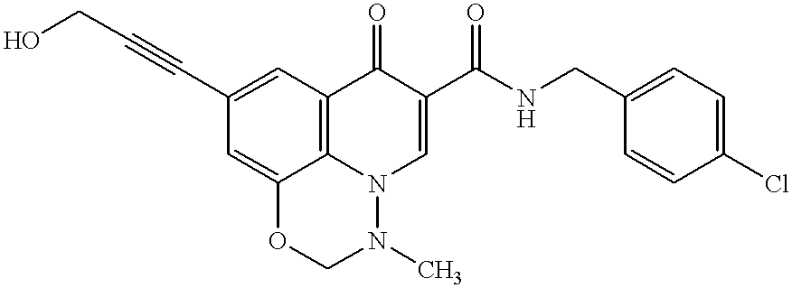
C12=C3C=C(C#CCO)C=C1OCN(C)N2C=C(C(NCC1=CC=C(Cl)C=C1)=O)C3=O
